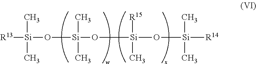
[R13][Si](C)(O[Si](O[Si](O[Si]([R14])(C)C)([R15])C)(C)C)C
